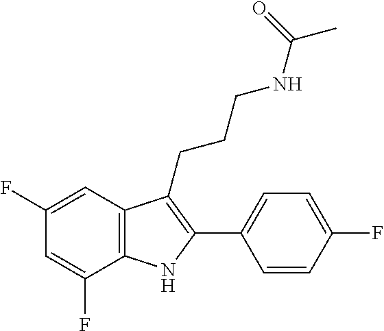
C1(F)=CC(F)=CC2=C1NC(C1=CC=C(F)C=C1)=C2CCCNC(C)=O
